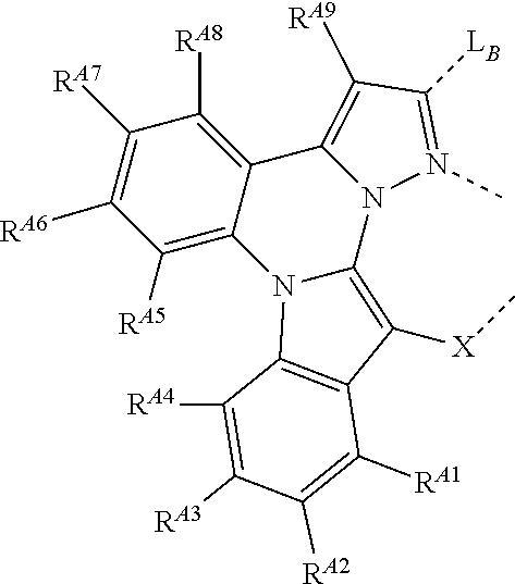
N12N(C)=C([LB])C([RA9])=C1C1=C([RA8])C([RA7])=C([RA6])C([RA5])=C1N1C2=C([X]C)C2=C1C([RA4])=C([RA3])C([RA2])=C2[RA1]
